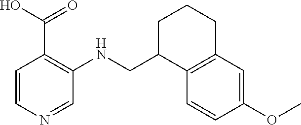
COC1=CC2=C(C=C1)C(CNC1=C(C(O)=O)C=CN=C1)CCC2
